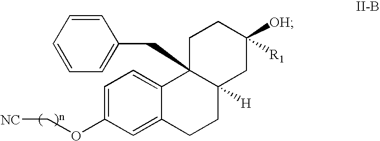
C1=C(OC[NC])C=C2C(=C1)C1(CC3=CC=CC=C3)C([H])(CC2)CC([OH])([R1])CC1
